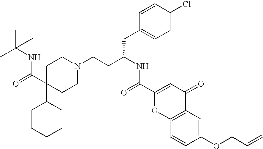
C1C(C(NC(C)(C)C)=O)(C2CCCCC2)CCN(CCC(CC2=CC=C(Cl)C=C2)NC(=O)C2=CC(=O)C3=C(O2)C=CC(OCC=C)=C3)C1
